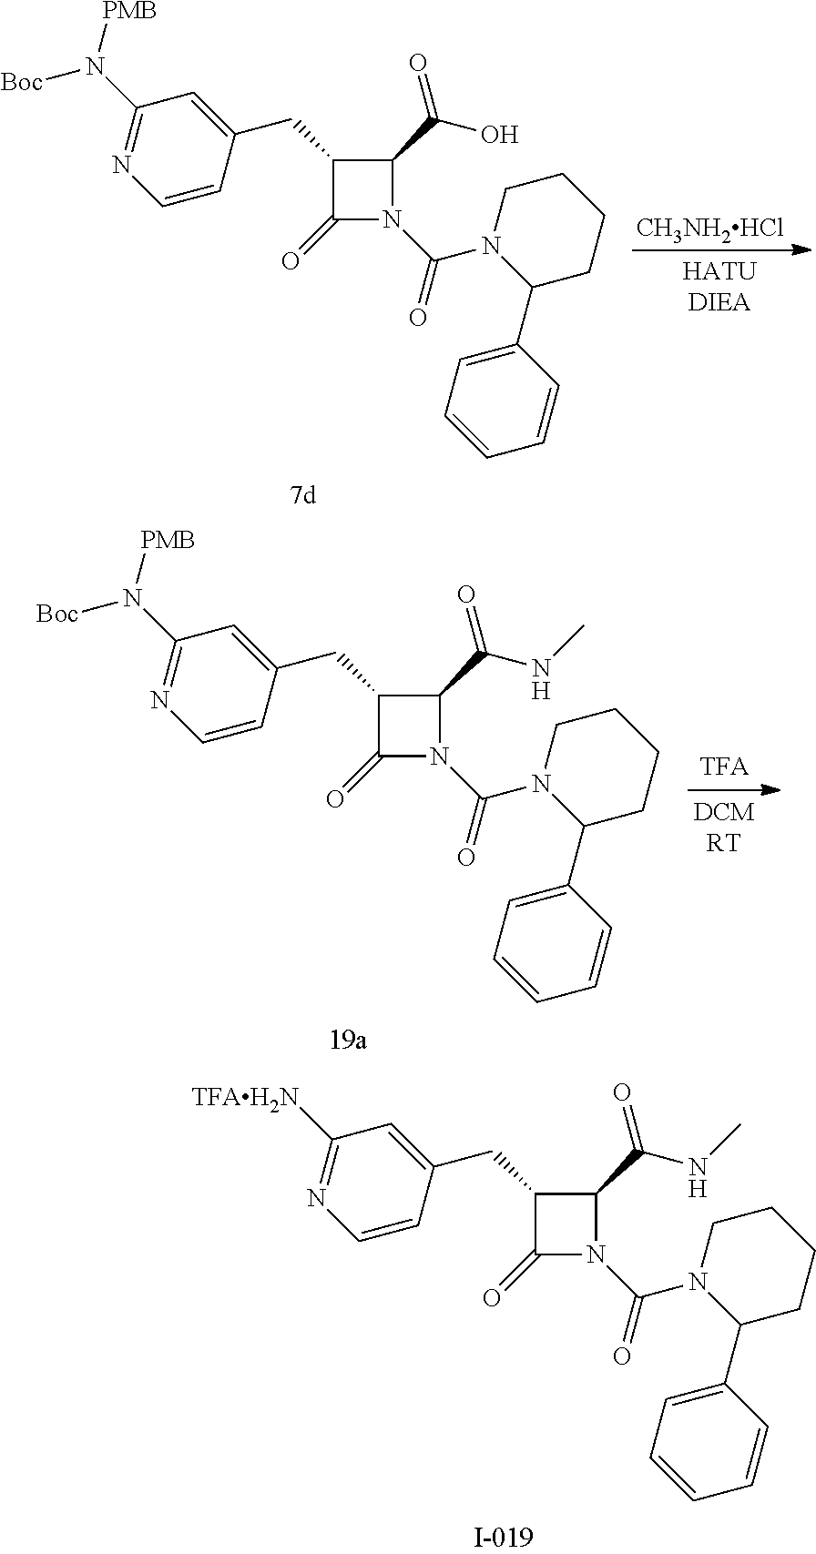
C1(CC2C(=O)N(C(N3C(C4=CC=CC=C4)CCCC3)=O)C2C(NC)=O)=CC([TFAH2N])=NC=C1.C1(CC2C(=O)N(C(N3C(C4=CC=CC=C4)CCCC3)=O)C2C(O)=O)=CC(N([Boc])[PMB])=NC=C1.[CH3NH2HCl].C1(CC2C(=O)N(C(N3C(C4=CC=CC=C4)CCCC3)=O)C2C(NC)=O)=CC(N([Boc])[PMB])=NC=C1
